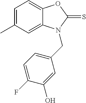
C1=C(C)C=C2C(=C1)OC(=S)N2CC1=CC=C(F)C(O)=C1
